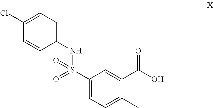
C1=CC(NS(C2=CC=C(C)C(C(O)=O)=C2)(=O)=O)=CC=C1Cl
